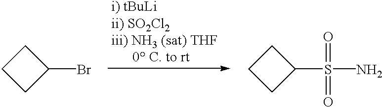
C1CCC1Br.C1CCC1S(N)(=O)=O
